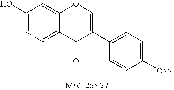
C1(O)=CC=C2C(=C1)OC=C(C1=CC=C([OMe])C=C1)C2=O
